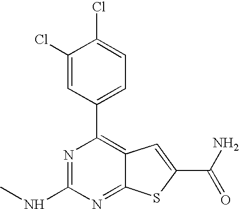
C1(Cl)=CC(C2=C3C(=NC(NC)=N2)SC(C(N)=O)=C3)=CC=C1Cl
